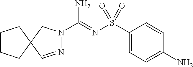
N1=CC2(CN1C(=NS(C1=CC=C(N)C=C1)(=O)=O)N)CCCC2
